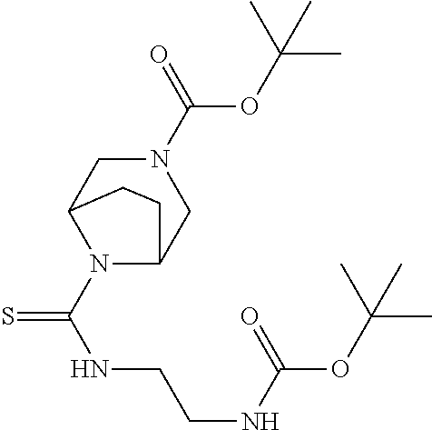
N1(C(NCCNC(OC(C)(C)C)=O)=S)C2CN(C(OC(C)(C)C)=O)CC1CC2
